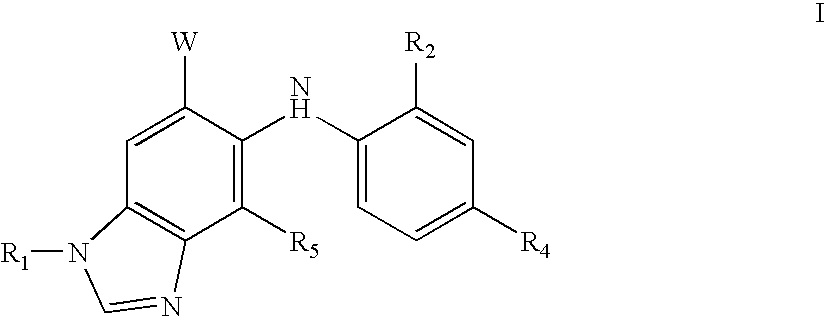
C1=C([W])C(NC2=CC=C([R4])C=C2[R2])=C([R5])C2=C1N([R1])C=N2
